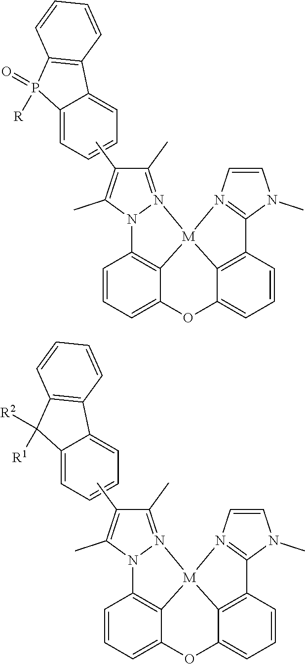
C1=CC=C2C3=C1N1N(=C(C)C(C)=C1C)[M]31C3=C(C=CC=C3O2)C2=N1C=CN2C.C12=CC=CC=C1C1=C(P2(=O)[R])C=CC=C1.C1=CC=C2C3=C1N1N(=C(C)C(C)=C1C)[M]31C3=C(C=CC=C3O2)C2=N1C=CN2C.C12=CC=CC=C1C1=C(C2([R2])[R1])C=CC=C1
